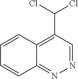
C1=CC2=C(C(Cl)Cl)C=NN=C2C=C1
